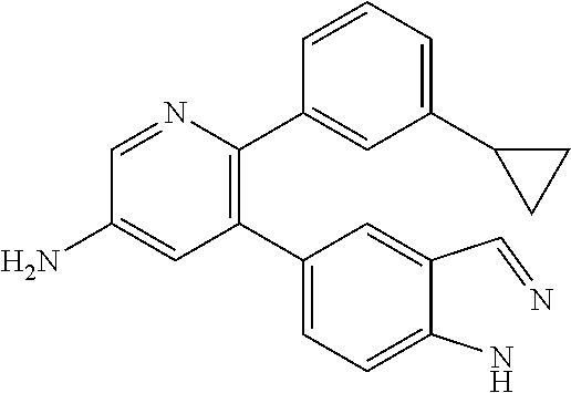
C1(C2=CC=C(N)C(C=N)=C2)=C(C2=CC(C3CC3)=CC=C2)N=CC(N)=C1
